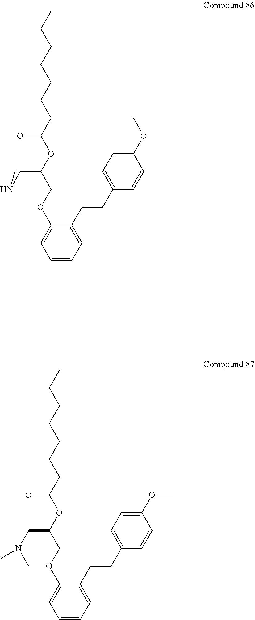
C1=CC=C(CCC2=CC=C(OC)C=C2)C(OCC(OC(CCCCCCC)O)CNC)=C1.C1=CC=C(CCC2=CC=C(OC)C=C2)C(OCC(OC(CCCCCCC)O)CN(C)C)=C1
